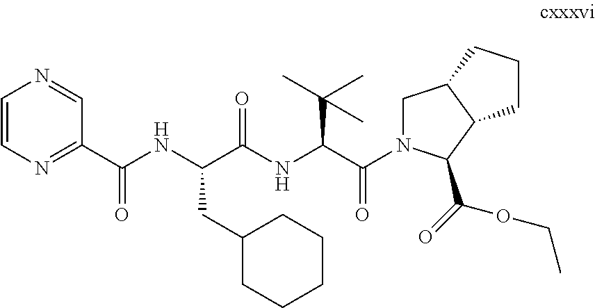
C1(C(NC(C(NC(C(=O)N2CC3C(C2C(=O)OCC)CCC3)C(C)(C)C)=O)CC2CCCCC2)=O)=NC=CN=C1
